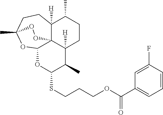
S(CCCOC(C1=CC=CC(F)=C1)=O)C1OC2OC3(C)CCC4([H])C(C)CCC([H])(C1C)C24OO3
